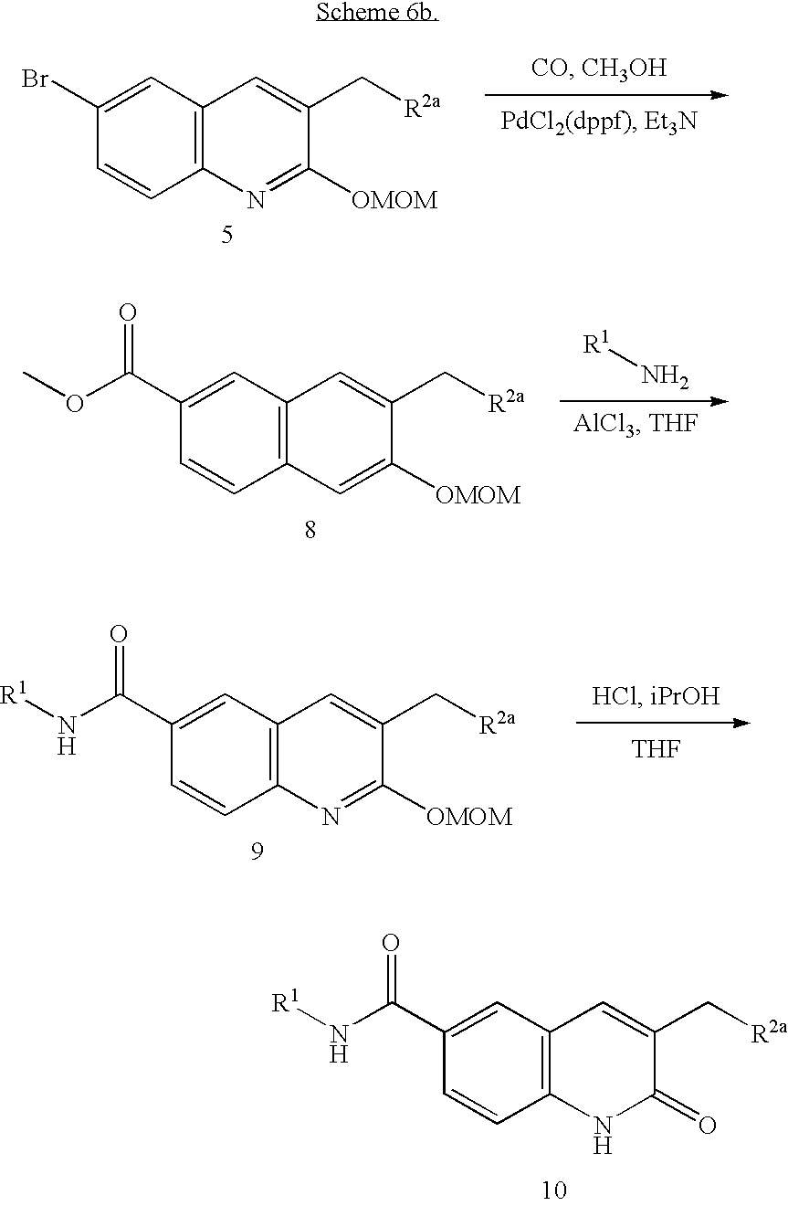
C1(Br)=CC2=C(C=C1)N=C([OMOM])C(C[R2a])=C2.C1(C(N[R1])=O)=CC2=C(C=C1)N=C([OMOM])C(C[R2a])=C2.[THF].C1(C(N[R1])=O)=CC2=C(C=C1)NC(=O)C(C[R2a])=C2.C1(C(OC)=O)=CC2=C(C=C1)C=C([OMOM])C(C[R2a])=C2.[R1]N
